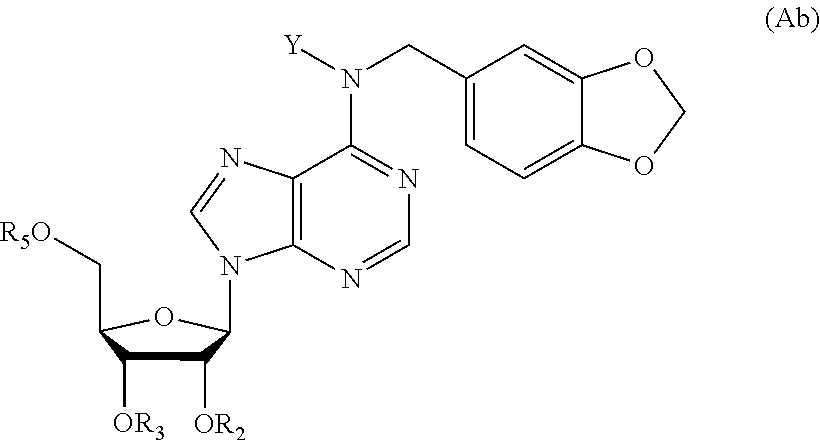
C1([OR2])C([OR3])C(C[R5O])OC1N1C2=C(N=C1)C(N([Y])CC1=CC=C3C(=C1)OCO3)=NC=N2
